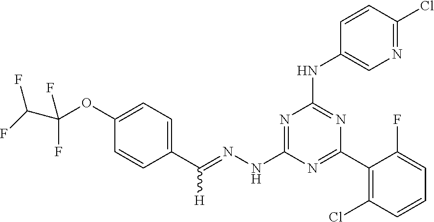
C1(C(=NNC2=NC(NC3=CN=C(Cl)C=C3)=NC(C3=C(Cl)C=CC=C3F)=N2)[H])=CC=C(OC(F)(F)C(F)F)C=C1
